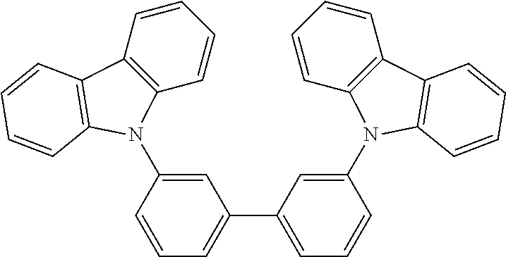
C1=CC=C(C2=CC=CC(N3C4=C(C=CC=C4)C4=C3C=CC=C4)=C2)C=C1N1C2=C(C=CC=C2)C2=C1C=CC=C2
